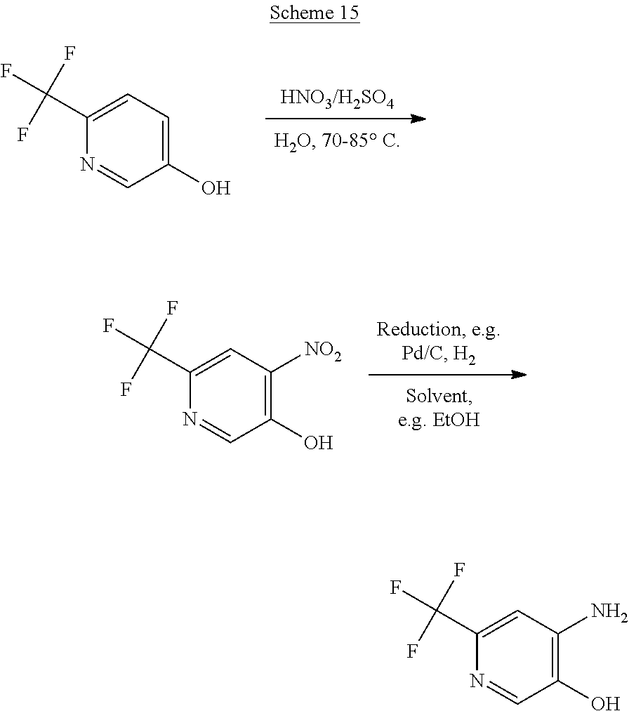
N1=CC(O)=CC=C1C(F)(F)F.N1=CC(O)=C([NO2])C=C1C(F)(F)F.N1=CC(O)=C(N)C=C1C(F)(F)F
